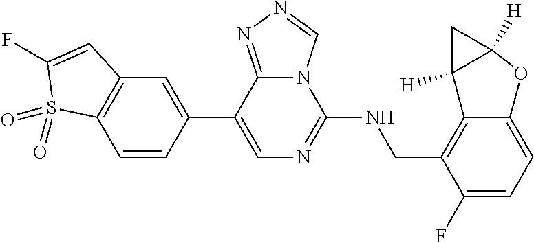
C1(F)=CC=C2C(=C1CNC1=NC=C(C3=CC4=C(C=C3)S(=O)(=O)C(F)=C4)C3=NN=CN13)C1([H])C([H])(O2)C1
